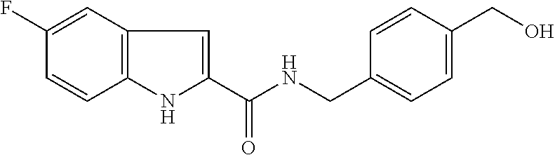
C1(F)=CC2=C(C=C1)NC(C(NCC1=CC=C(CO)C=C1)=O)=C2
